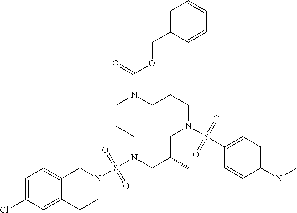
C1CCN(S(N2CC3=CC=C(Cl)C=C3CC2)(=O)=O)CC(C)CN(S(C2=CC=C(N(C)C)C=C2)(=O)=O)CCCN1C(OCC1=CC=CC=C1)=O
